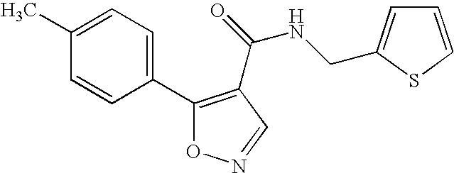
C1(C)=CC=C(C2=C(C(=O)NCC3=CC=CS3)C=NO2)C=C1
